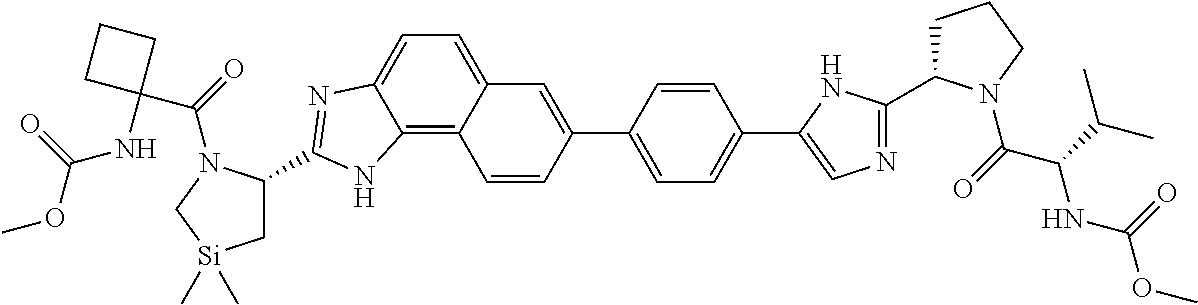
C1C(C2=NC=C(C3=CC=C(C4=CC5=CC=C6C(=C5C=C4)NC(C4C[Si](C)(C)CN4C(=O)C4(NC(OC)=O)CCC4)=N6)C=C3)N2)N(C(=O)C(C(C)C)NC(OC)=O)CC1
